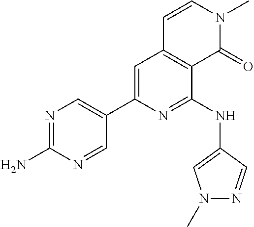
C1(C2=CC3=C(C(NC4=CN(C)N=C4)=N2)C(=O)N(C)C=C3)=CN=C(N)N=C1
